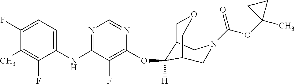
C1(F)=CC=C(NC2=NC=NC(OC3([H])C4COCC3CN(C(OC3(C)CC3)=O)C4)=C2F)C(F)=C1C
